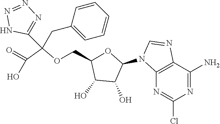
C1(N2C3=C(C(N)=NC(Cl)=N3)N=C2)OC(COC(C(=O)O)(CC2=CC=CC=C2)C2=NN=NN2)C(O)C1O
